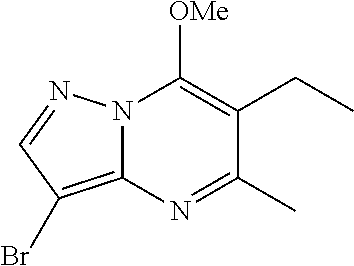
N12C(=C(Br)C=N1)N=C(C)C(CC)=C2[OMe]
